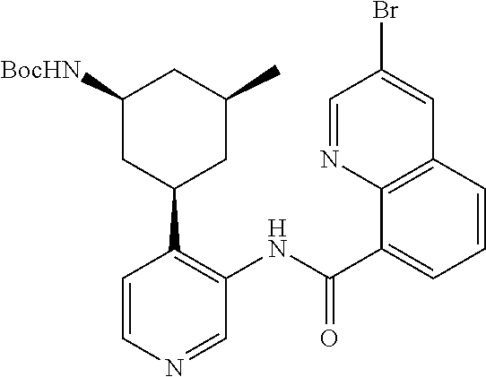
C1=CN=CC(NC(=O)C2=CC=CC3=C2N=CC(Br)=C3)=C1C1CC(C)CC([BocHN])C1
